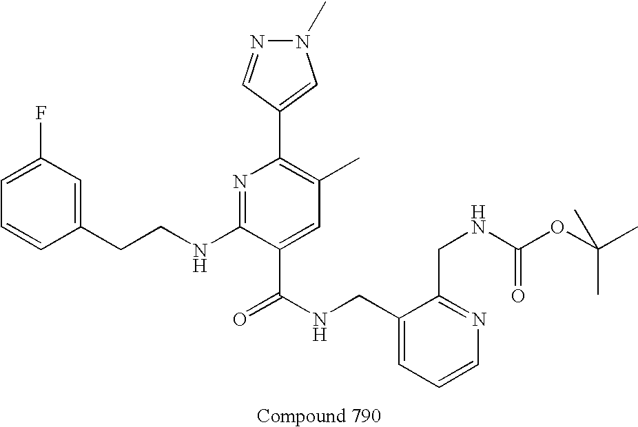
C1=CC(CCNC2=NC(C3=CN(C)N=C3)=C(C)C=C2C(NCC2=CC=CN=C2CNC(OC(C)(C)C)=O)=O)=CC(F)=C1
